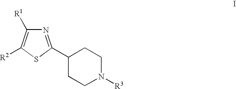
N1=C(C2CCN([R3])CC2)SC([R2])=C1[R1]
